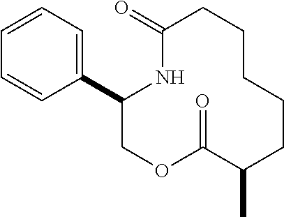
C1=CC=C(C2COC(=O)C(C)CCCCCC(=O)N2)C=C1
